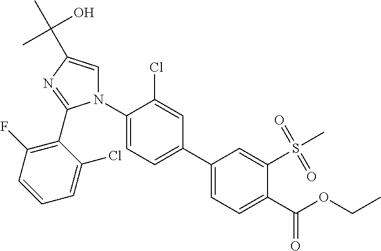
C1(C2=CC=C(N3C(C4=C(F)C=CC=C4Cl)=NC(C(C)(O)C)=C3)C(Cl)=C2)=CC=C(C(OCC)=O)C(S(=O)(=O)C)=C1
